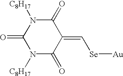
C([Se][Au])=C1C(=O)N([C8H17])C(=O)N([C8H17])C1=O
